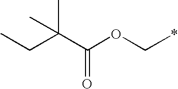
C(OC*)(C(CC)(C)C)=O
